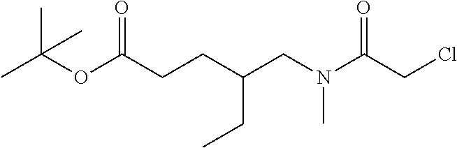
CC(OC(CCC(CN(C(CCl)=O)C)CC)=O)(C)C
